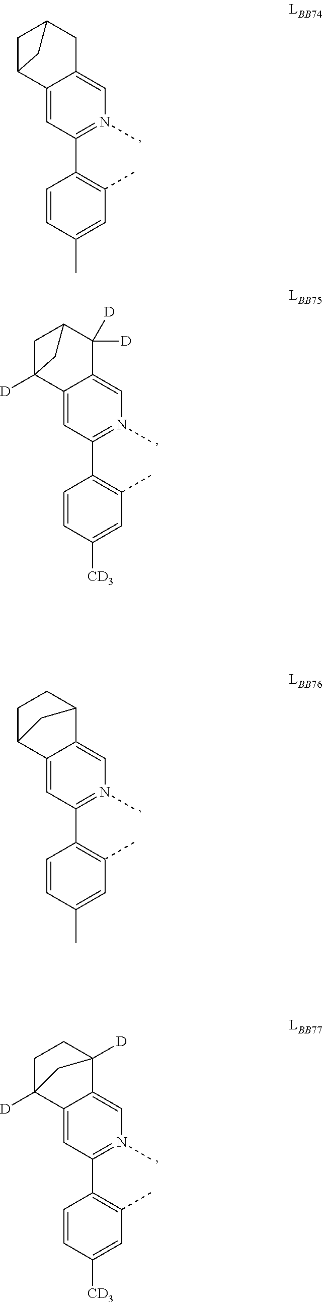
C12=CC(C3=C(C)C=C(C)C=C3)=N(C)C=C1CC1CC2C1.C12=CC(C3=C(C)C=C([CD3])C=C3)=N(C)C=C1C([D])([D])C1CC2([D])C1.C12=CC(C3=C(C)C=C(C)C=C3)=N(C)C=C1C1CCC2C1.C12=CC(C3=C(C)C=C([CD3])C=C3)=N(C)C=C1C1([D])CCC2([D])C1
